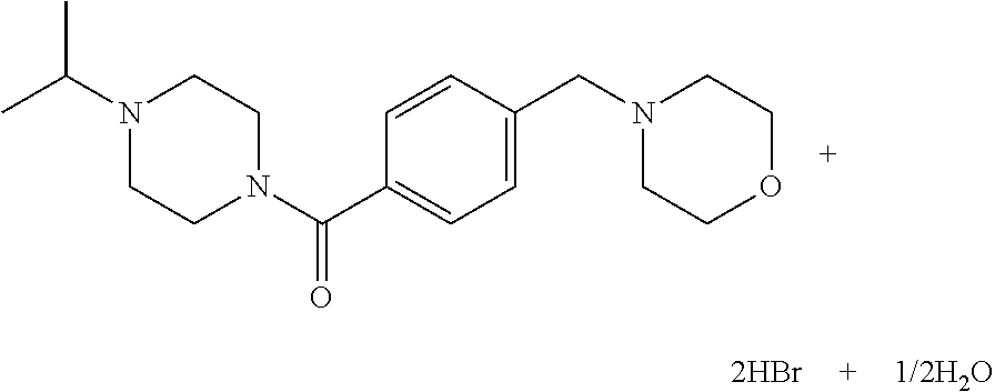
CC(N1CCN(C(C2=CC=C(CN3CCOCC3)C=C2)=O)CC1)C
